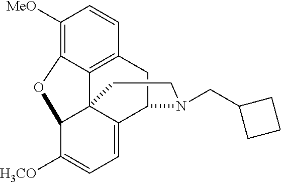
C1([MeO])=C2C3=C(C=C1)CC1C4=CC=C([H3CO])C(C34CCN1CC1CCC1)O2
